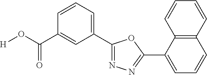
[H]OC(C1=CC(C2=NN=C(C3=CC=CC4=C3C=CC=C4)O2)=CC=C1)=O
